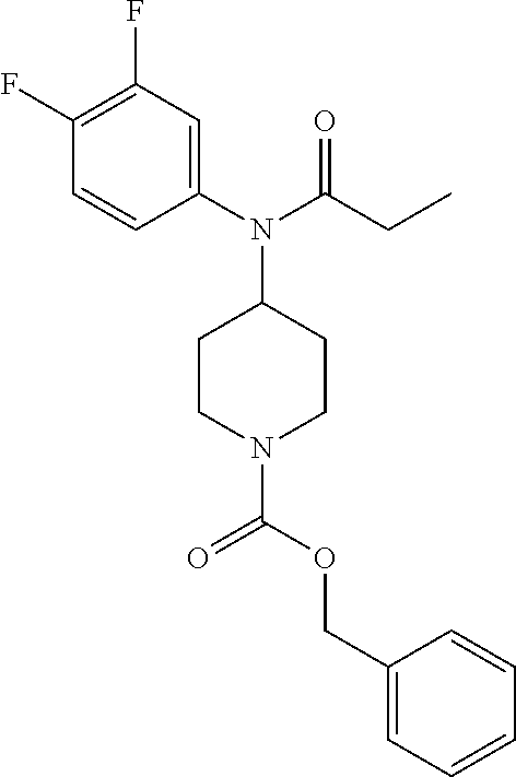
C1(N(C2CCN(C(=O)OCC3=CC=CC=C3)CC2)C(CC)=O)=CC(F)=C(F)C=C1
